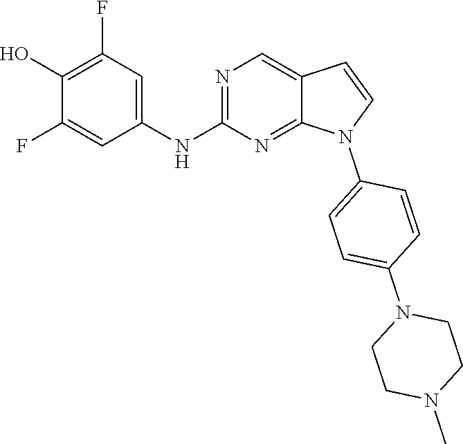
C1(O)=C(F)C=C(NC2=NC=C3C(=N2)N(C2=CC=C(N4CCN(C)CC4)C=C2)C=C3)C=C1F
